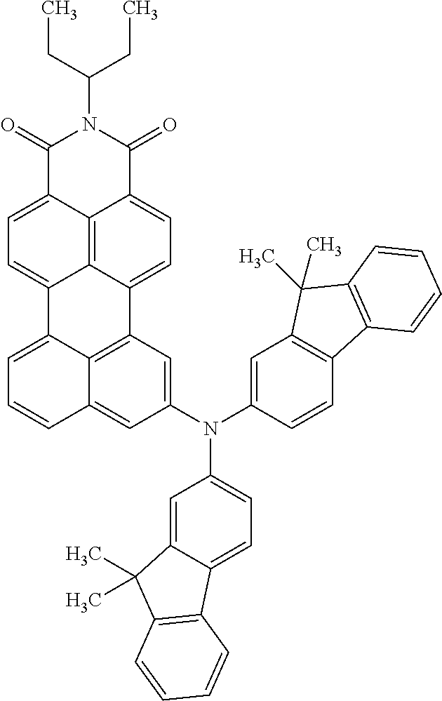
C1(=O)C2=CC=C3C4=C2C(=CC=C4C2=C4C3=CC=CC4=CC(N(C3=CC=C4C(=C3)C(C)(C)C3=C4C=CC=C3)C3=CC4=C(C=C3)C3=C(C4(C)C)C=CC=C3)=C2)C(=O)N1C(CC)CC
